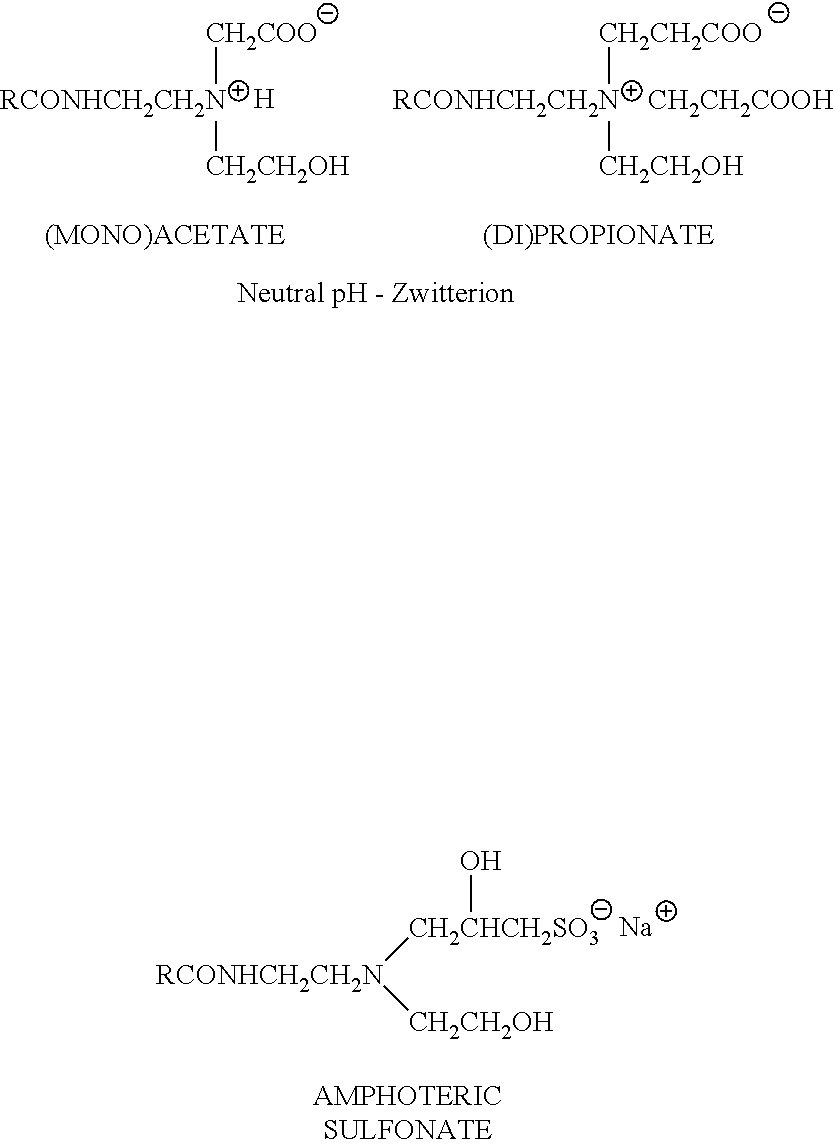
[CH2CHCH2SO3]([RCONHCH2CH2N][CH2CH2OH])O.[Na].[CH2COO][RCONHCH2CH2N][CH2CH2OH].[H].[CH2CH2COO][RCONHCH2CH2N][CH2CH2OH].[CH2CH2COOH]
